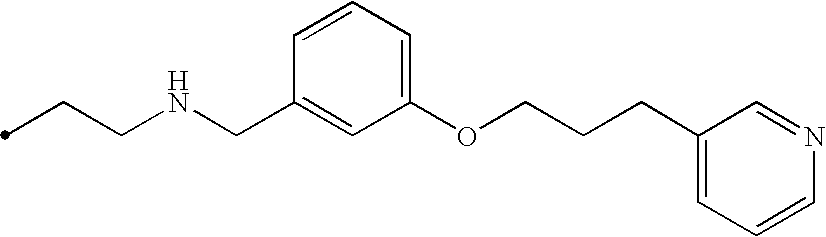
C(CNCC1=CC(OCCCC2=CC=CN=C2)=CC=C1)C
